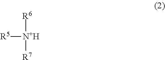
[R5][N+H]([R6])[R7]
